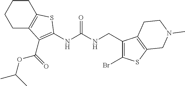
C1C2=C(CCC1)SC(NC(NCC1=C(Br)SC3=C1CCN(C)C3)=O)=C2C(OC(C)C)=O
